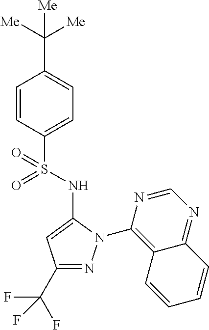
C1=CC(S(=O)(NC2=CC(C(F)(F)F)=NN2C2=C3C(=NC=N2)C=CC=C3)=O)=CC=C1C([Me])([Me])[Me]
